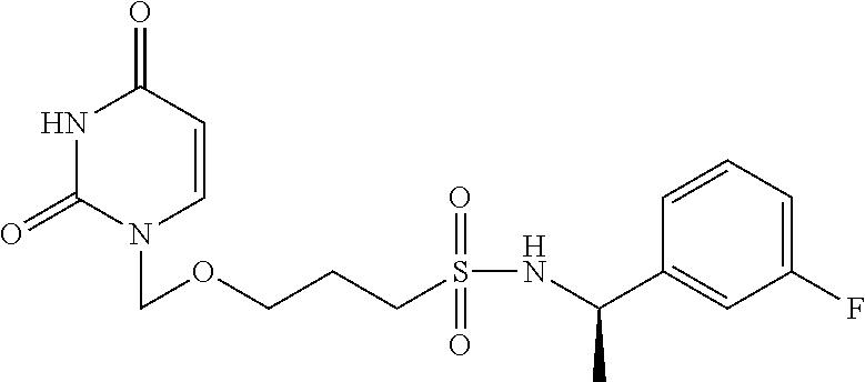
N1C(=O)N(COCCCS(NC(C2=CC(F)=CC=C2)C)(=O)=O)C=CC1=O
